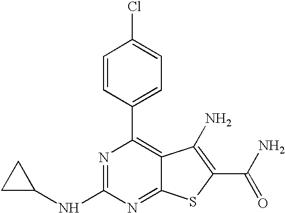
C1=CC(C2=C3C(=NC(NC4CC4)=N2)SC(C(=O)N)=C3N)=CC=C1Cl
